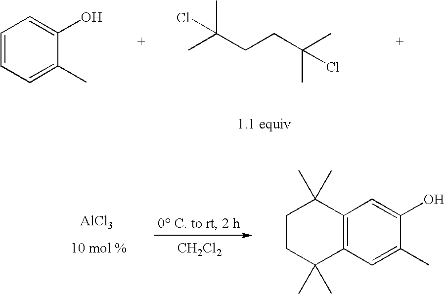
C1=CC=C(C)C(O)=C1.CC(CCC(C)(C)Cl)(C)Cl.[AlCl3].[CH2Cl2].C1CC(C)(C)C2=C(C1(C)C)C=C(O)C(C)=C2
